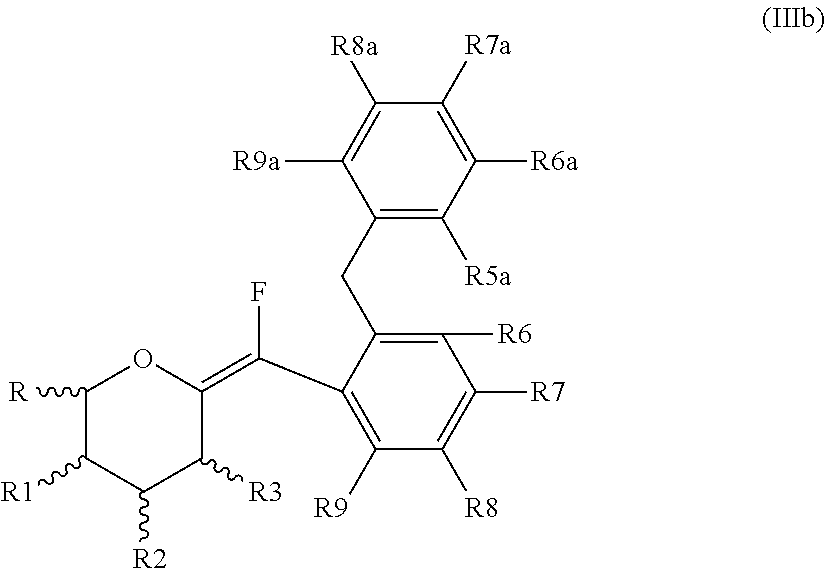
C1(CC2=C([R6])C([R7])=C([R8])C([R9])=C2C(=C2OC([R])C([R1])C([R2])C2[R3])F)=C([R5a])C([R6a])=C([R7a])C([R8a])=C1[R9a]
